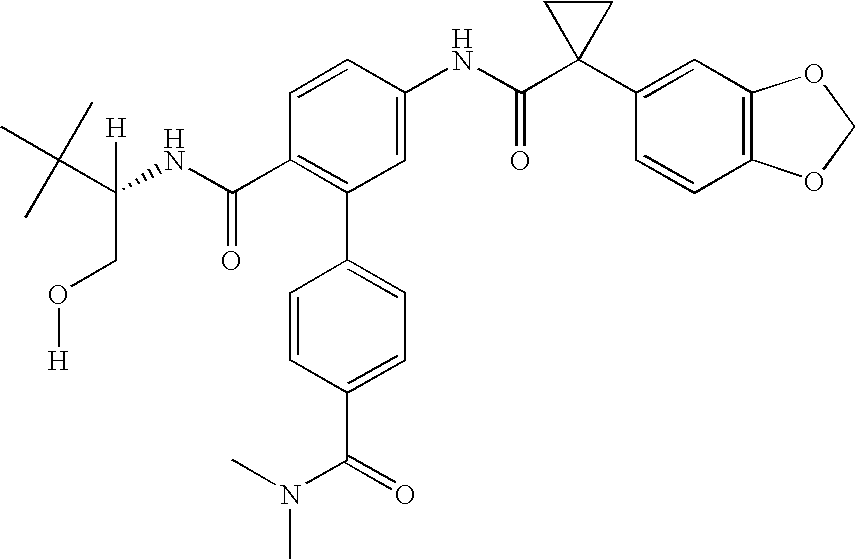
C1(NC(C2(C3=CC4=C(C=C3)OCO4)CC2)=O)=CC(C2=CC=C(C(=O)N(C)C)C=C2)=C(C(NC(CO[H])(C(C)(C)C)[H])=O)C=C1
